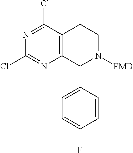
C1=C(F)C=CC(C2C3=C(CCN2[PMB])C(Cl)=NC(Cl)=N3)=C1
